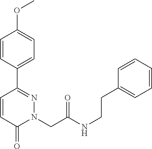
C1=CC(C2=NN(CC(NCCC3=CC=CC=C3)=O)C(=O)C=C2)=CC=C1OC
